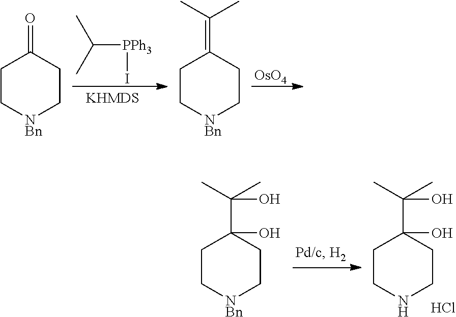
C([PPh3]I)(C)C.[OsO4].C1C[NBn]CCC1=O.C1C[NBn]CCC1=C(C)C.C1C[NBn]CCC1(C(C)(C)O)O.C1CNCCC1(C(C)(C)O)O.Cl
